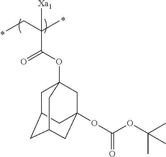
CCC(C)(C(OC12CC3CC(CC(OC(OC(C)(C)C)=O)(C1)C3)C2)=O)[Xa1]
